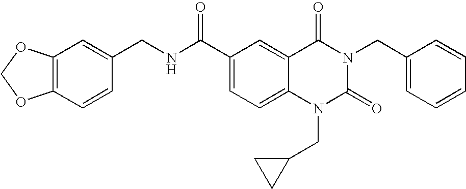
C12=C(C=CC(CNC(C3=CC=C4C(=C3)C(=O)N(CC3=CC=CC=C3)C(=O)N4CC3CC3)=O)=C1)OCO2
